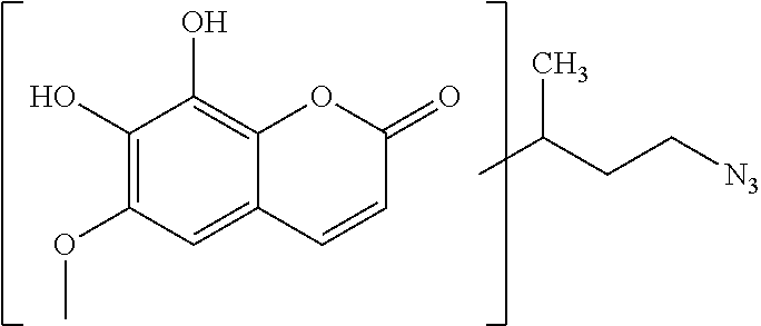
C1(O)=C(OC)C=C2C(=C1O)OC(=O)C=C2.CC(CC[N3])C
